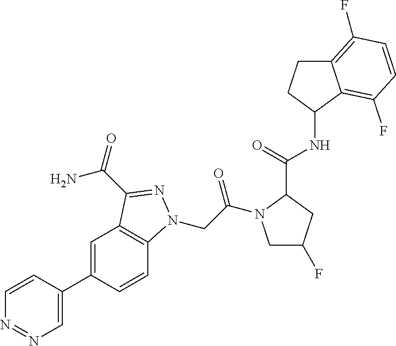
C1=CC(C2=CC3=C(C=C2)N(CC(=O)N2CC(F)CC2C(NC2CCC4=C(F)C=CC(F)=C42)=O)N=C3C(N)=O)=CN=N1
